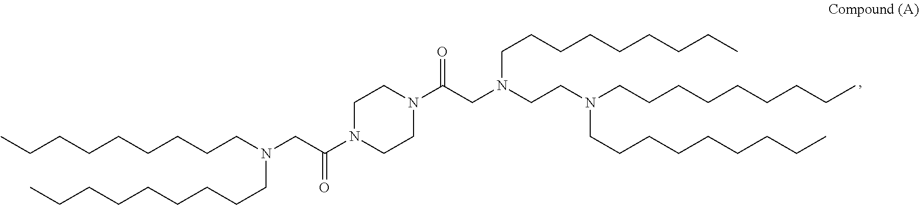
C(CCCCCCCN(CCCCCCCCC)CC(N1CCN(C(CN(CCN(CCCCCCCCC)CCCCCCCCC)CCCCCCCCC)=O)CC1)=O)C
